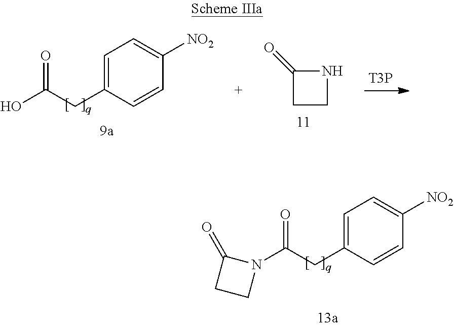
N1(C(CC2=CC=C([NO2])C=C2)=O)C(=O)CC1.OC(CC1=CC=C([NO2])C=C1)=O.C1CNC1=O.[T3P]
